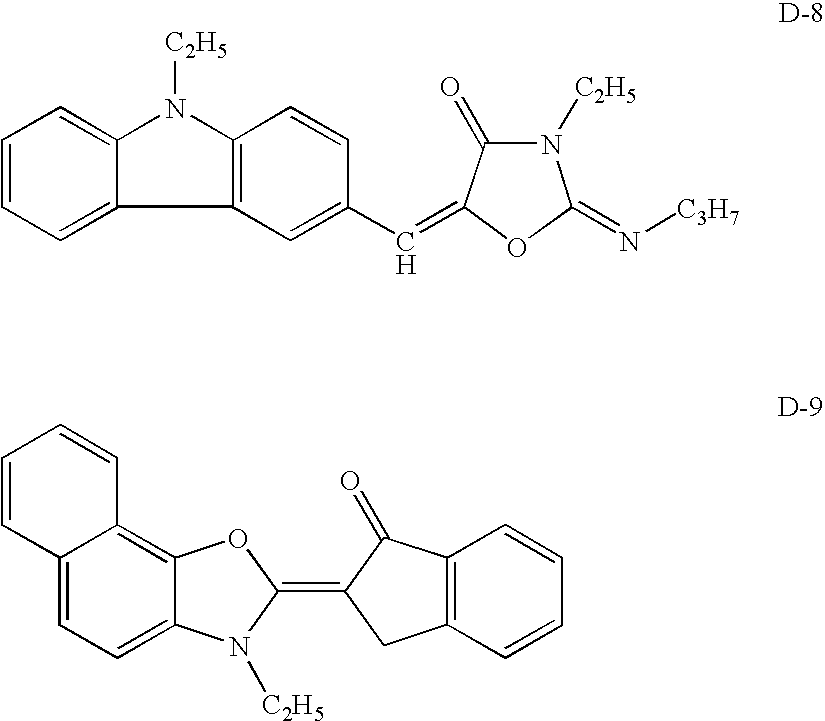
C(=C1C(=O)N([C2H5])C(=N[C3H7])O1)C1=CC2=C(C=C1)N([C2H5])C1=CC=CC=C21.C12=CC=C3C(=C1C=CC=C2)OC(=C1CC2=C(C1=O)C=CC=C2)N3[C2H5]
